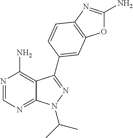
N1=CN=C2C(=C1N)C(C1=CC3=C(N=C(N)O3)C=C1)=NN2C(C)C
